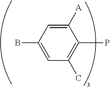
C1([A])=CC(B)=CC(C)=C1P
